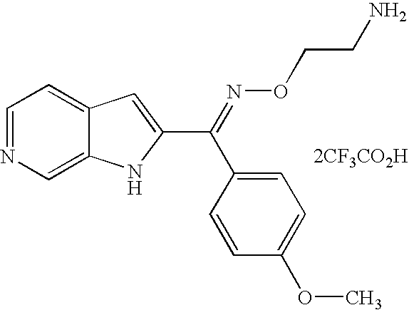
C1=NC=C2C(=C1)C=C(C(=NOCCN)C1=CC=C(OC)C=C1)N2.[2CF3CO2H]
